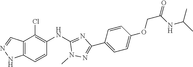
C12=C(C=CC(NC3=NC(C4=CC=C(OCC(=O)NC(C)C)C=C4)=NN3C)=C1Cl)NN=C2
